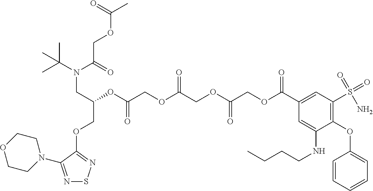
N1=C(N2CCOCC2)C(OCC(OC(COC(COC(=O)COC(=O)C2=CC(S(=O)(=O)N)=C(OC3=CC=CC=C3)C(NCCCC)=C2)=O)=O)CN(C(C)(C)C)C(=O)COC(C)=O)=NS1
